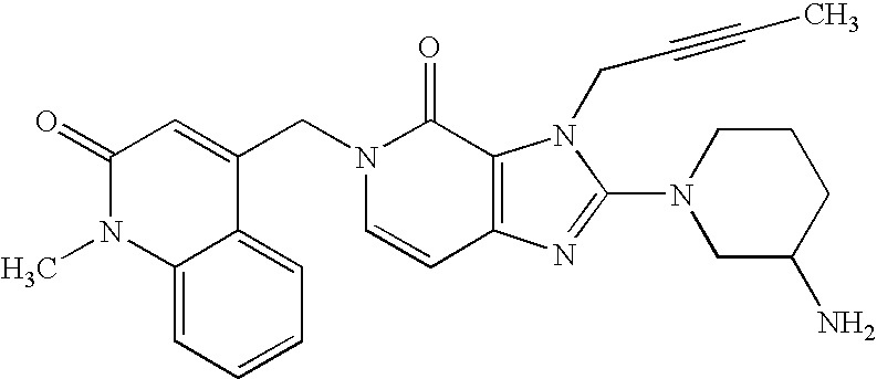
C12=CC=CC=C1C(CN1C=CC3=C(C1=O)N(CC#CC)C(N1CC(N)CCC1)=N3)=CC(=O)N2C
